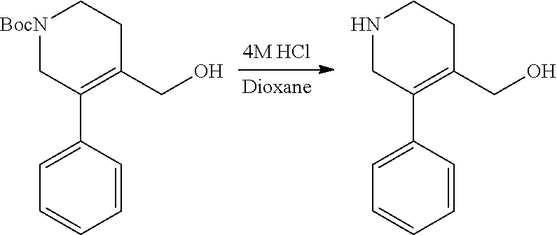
[BocN]1CC(C2=CC=CC=C2)=C(CO)CC1.N1CC(C2=CC=CC=C2)=C(CO)CC1
